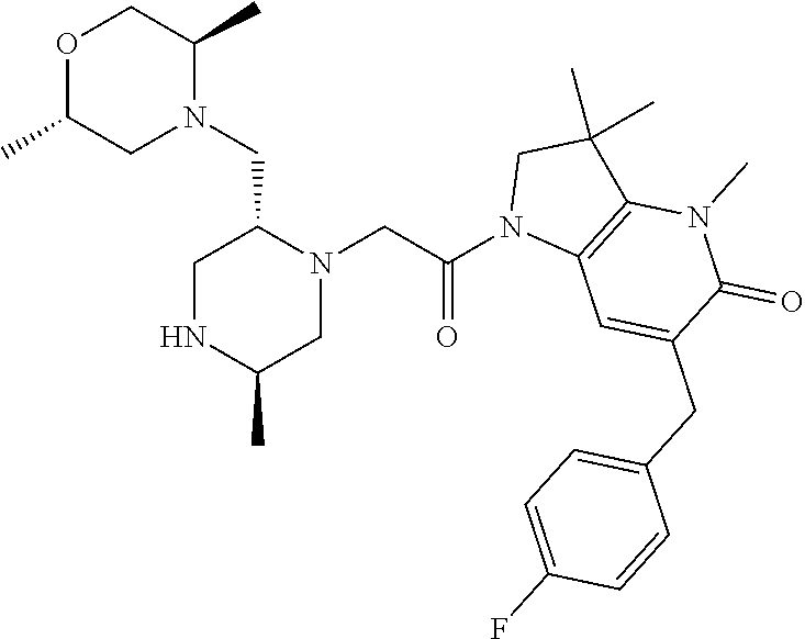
O1C(C)CN(CC2N(CC(N3C4=C(C(C)(C)C3)N(C)C(=O)C(CC3=CC=C(F)C=C3)=C4)=O)CC(C)NC2)C(C)C1
